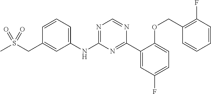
C1(NC2=NC=NC(C3=CC(F)=CC=C3OCC3=C(F)C=CC=C3)=N2)=CC=CC(CS(C)(=O)=O)=C1
